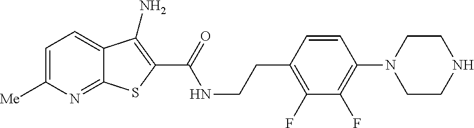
C1=C([Me])N=C2C(=C1)C(N)=C(C(=O)NCCC1=C(F)C(F)=C(N3CCNCC3)C=C1)S2
